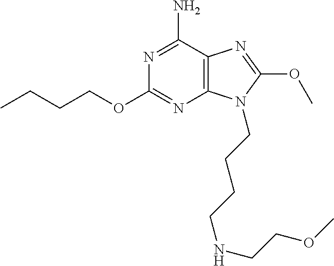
C1(OCCCC)=NC2=C(C(N)=N1)N=C(OC)N2CCCCNCCOC
